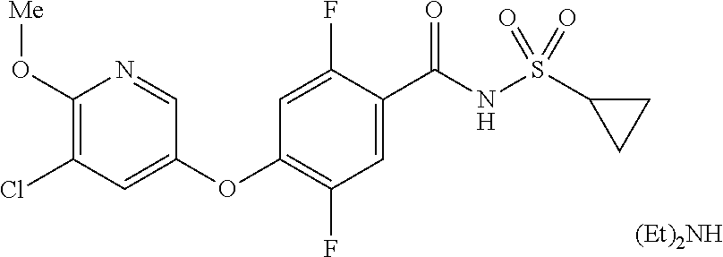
C1(O[Me])=C(Cl)C=C(OC2=C(F)C=C(C(NS(C3CC3)(=O)=O)=O)C(F)=C2)C=N1.[(Et)2NH]
